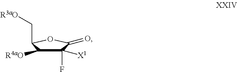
C1([X1])(F)C([R4aO])C(C[R3aO])OC1=O
